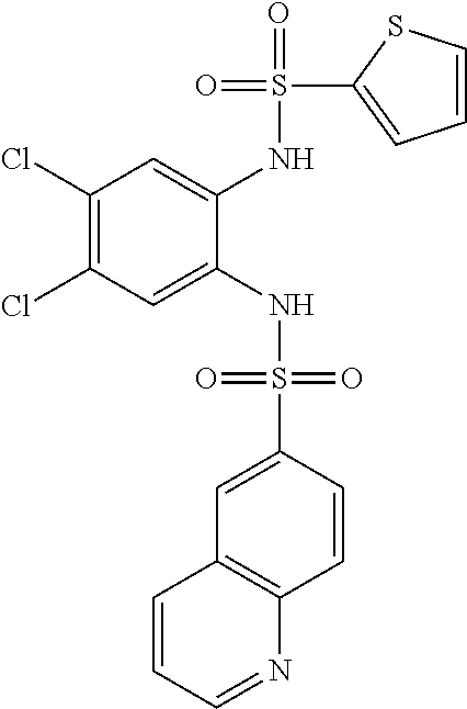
C1(Cl)=C(Cl)C=C(NS(=O)(=O)C2=CC3=C(C=C2)N=CC=C3)C(NS(=O)(C2=CC=CS2)=O)=C1
